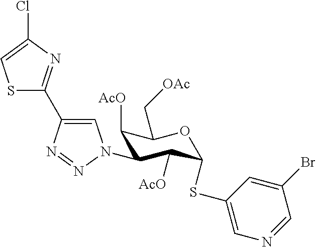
C1(N2C=C(C3=NC(Cl)=CS3)N=N2)C([AcO])C(SC2=CN=CC(Br)=C2)OC(C[OAc])C1[AcO]
